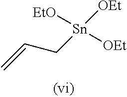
[Sn](CC=C)([OEt])([OEt])[EtO]
